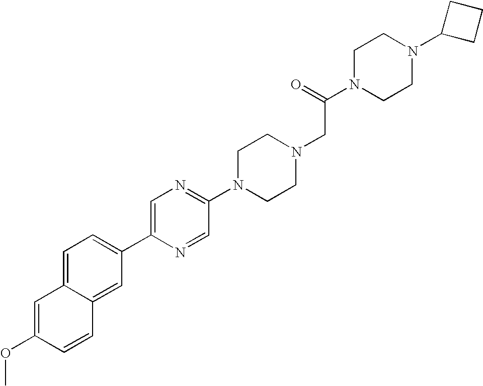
C1=C2C(=CC(C3=CN=C(N4CCN(CC(N5CCN(C6CCC6)CC5)=O)CC4)C=N3)=C1)C=CC(OC)=C2
